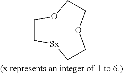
C1[Sx]CCOCCOC1
